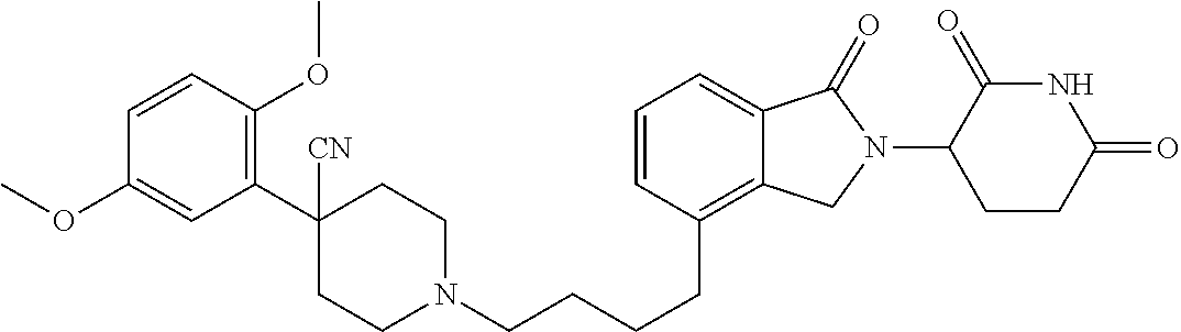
C(CCC1=C2C(=CC=C1)C(=O)N(C1C(=O)NC(=O)CC1)C2)CN1CCC(C2=C(OC)C=CC(OC)=C2)([CN])CC1
